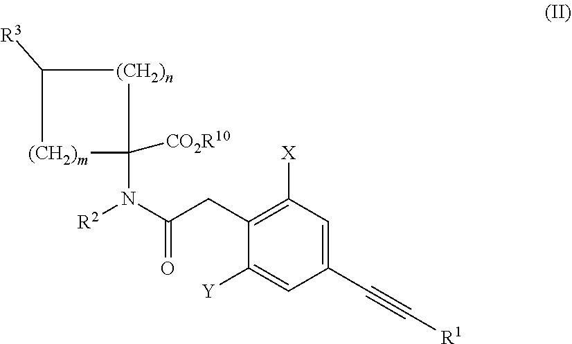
N(C(CC1=C([X])C=C(C#C[R1])C=C1[Y])=O)([R2])C1([CO2R10])[(CH2)m]C([R3])[(CH2)n]1
